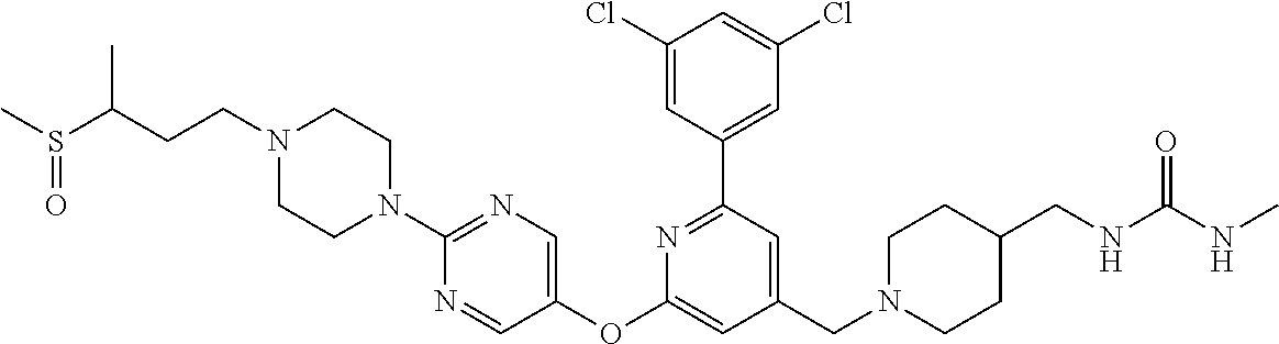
C1CN(C2=NC=C(OC3=CC(CN4CCC(CNC(NC)=O)CC4)=CC(C4=CC(Cl)=CC(Cl)=C4)=N3)C=N2)CCN1CCC(S(C)=O)C
